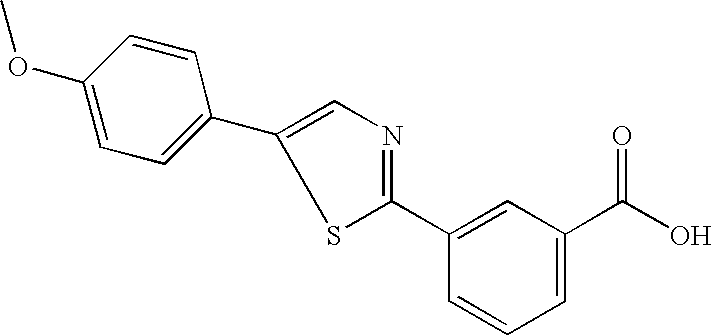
C1(C2=NC=C(C3=CC=C(OC)C=C3)S2)=CC(C(O)=O)=CC=C1
